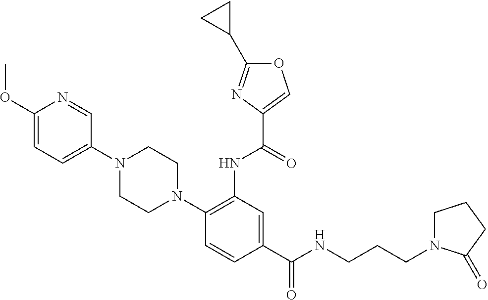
C1(C(NCCCN2CCCC2=O)=O)=CC(NC(=O)C2=COC(C3CC3)=N2)=C(N2CCN(C3=CC=C(OC)N=C3)CC2)C=C1
